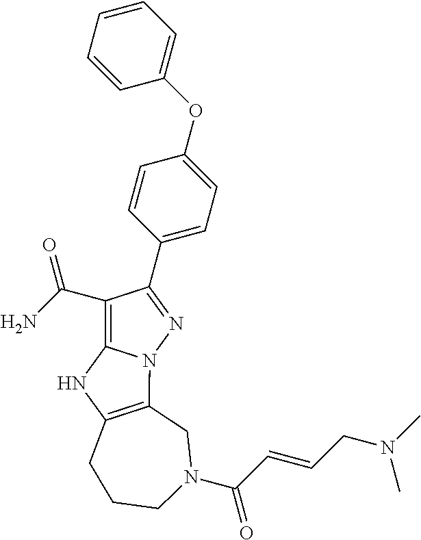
C1(C(N)=O)=C2N(N=C1C1=CC=C(OC3=CC=CC=C3)C=C1)C1=C(N2)CCCN(C(C=CCN(C)C)=O)C1
